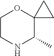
C1CNC(C)C2(O1)CC2
